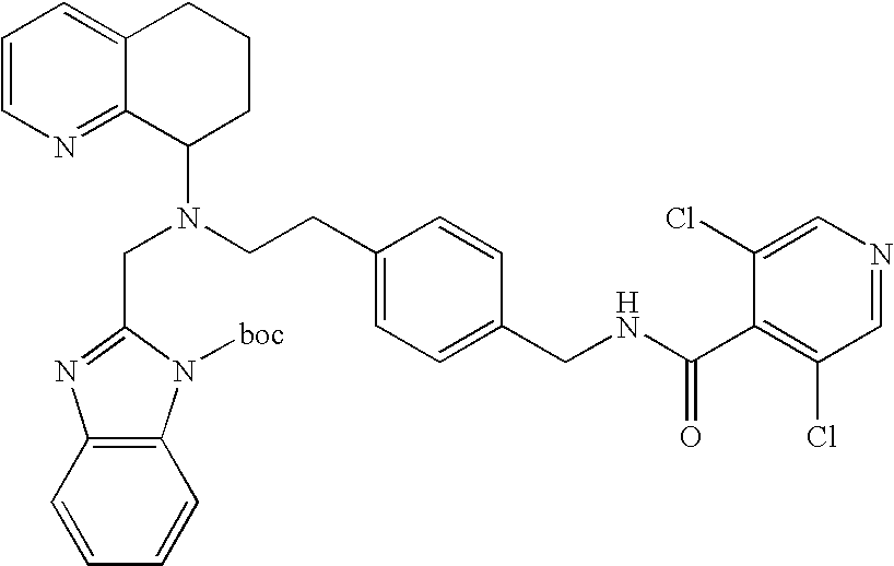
N(CCC1=CC=C(CNC(C2=C(Cl)C=NC=C2Cl)=O)C=C1)(C1CCCC2=CC=CN=C12)CC1=NC2=C(C=CC=C2)N1[boc]
